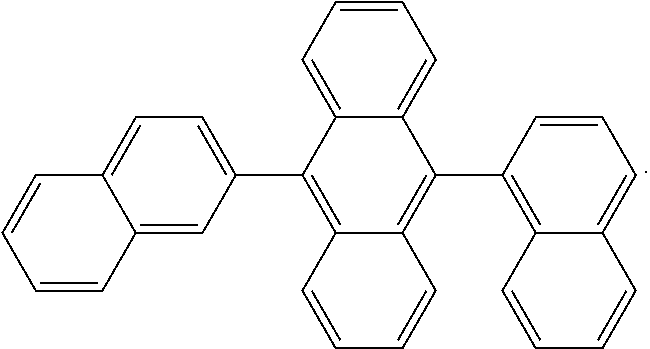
C12=CC(C3=C4C(=C(C5=C6C(=CC=C5)C=CC=C6)C5=CC=CC=C35)C=CC=C4)=CC=C1C=CC=C2
